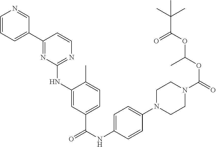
C1=CC=C(C2=NC(NC3=CC(C(NC4=CC=C(N5CCN(C(=O)OC(OC(C(C)(C)C)=O)C)CC5)C=C4)=O)=CC=C3C)=NC=C2)C=N1
